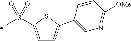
C1=C(S(=O)(=O)C)SC(C2=CN=C([OMe])C=C2)=C1
